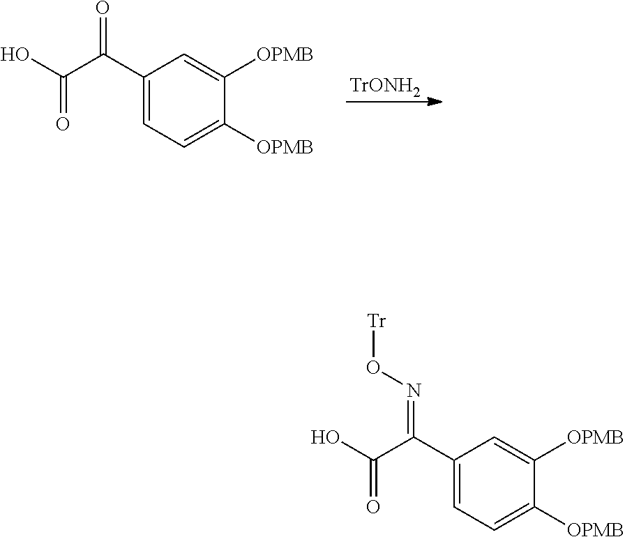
C1(C(C(O)=O)=O)=CC=C([OPMB])C([OPMB])=C1.C1(C(C(O)=O)=NO[Tr])=CC=C([OPMB])C([OPMB])=C1
